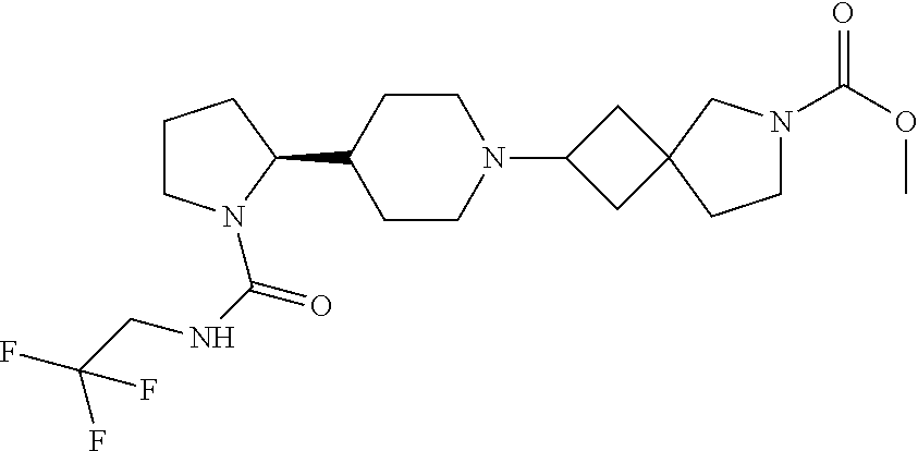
C1CN(C(NCC(F)(F)F)=O)C(C2CCN(C3CC4(C3)CCN(C(OC)=O)C4)CC2)C1
